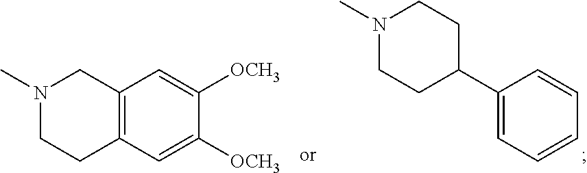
N1(C)CCC2=C(C1)C=C([OCH3])C([OCH3])=C2.N1(C)CCC(C2=CC=CC=C2)CC1
